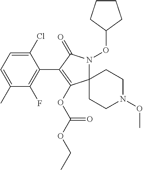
C12(N(OC3CCCC3)C(=O)C(C3=C(F)C(C)=CC=C3Cl)=C1OC(OCC)=O)CCN(OC)CC2
